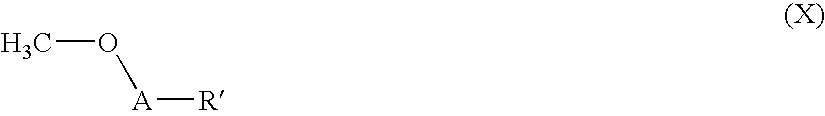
CO[A][R]
